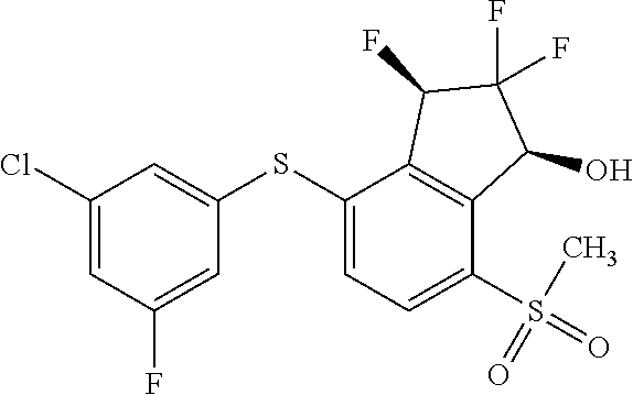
C1(Cl)=CC(F)=CC(SC2=CC=C(S(=O)(C)=O)C3=C2C(F)C(F)(F)C3O)=C1
